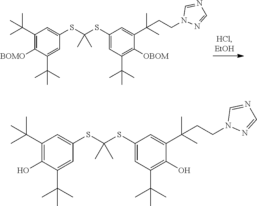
C1(C(C)(C)C)=C([BOMO])C(C(C)(C)C)=CC(SC(SC2=CC(C(C)(C)C)=C([OBOM])C(C(C)(C)CCN3N=CN=C3)=C2)(C)C)=C1.C1(C(C)(C)C)=C(O)C(C(C)(C)C)=CC(SC(SC2=CC(C(C)(C)C)=C(O)C(C(C)(C)CCN3N=CN=C3)=C2)(C)C)=C1
